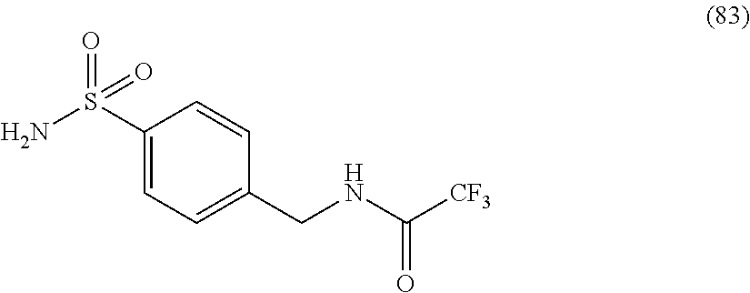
C1=CC(S(N)(=O)=O)=CC=C1CNC(=O)[CF3]
